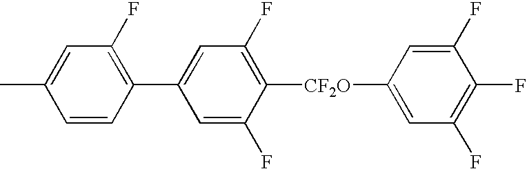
C1=CC(C2=CC(F)=C([CF2O]C3=CC(F)=C(F)C(F)=C3)C(F)=C2)=C(F)C=C1C
